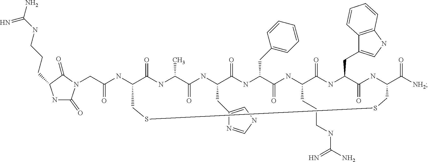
C(C(NC1C(=O)NC(C)C(=O)NC(CC2=CNC=N2)C(=O)NC(CC2=CC=CC=C2)C(=O)NC(CCCNC(N)=N)C(=O)NC(CC2=CNC3=C2C=CC=C3)C(=O)NC(C([NH2])=O)CSSC1)=O)N1C(=O)NC(CCCNC(N)=N)C1=O
